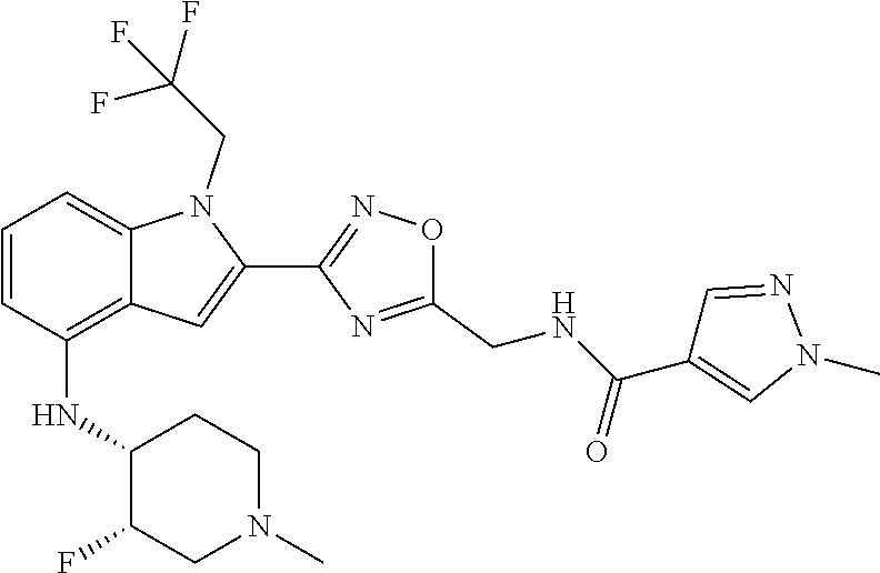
C1=CC(NC2C(F)CN(C)CC2)=C2C(=C1)N(CC(F)(F)F)C(C1=NOC(CNC(C3=CN(C)N=C3)=O)=N1)=C2
